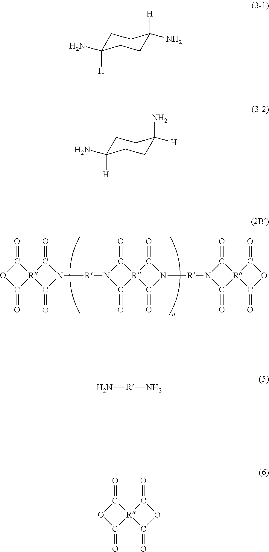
C1(=O)OC(=O)[R]12C(=O)N([R]N1C(=O)[R]3(C1=O)C(=O)N([R]N1C(=O)[R]4(C1=O)C(=O)OC4=O)C3=O)C2=O.C1C(N)([H])CCC([H])(N)C1.C1C(N)([H])CCC(N)([H])C1.N[R]N.C1(=O)OC(=O)[R]12C(=O)OC2=O
